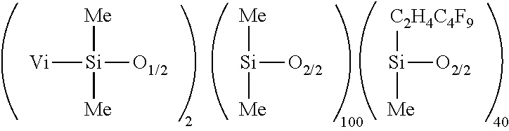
[Si]([O2/2])([Me])[Me].[Si]([O2/2])([C2H4C4F9])[Me].[Vi][Si]([O1/2])([Me])[Me]
